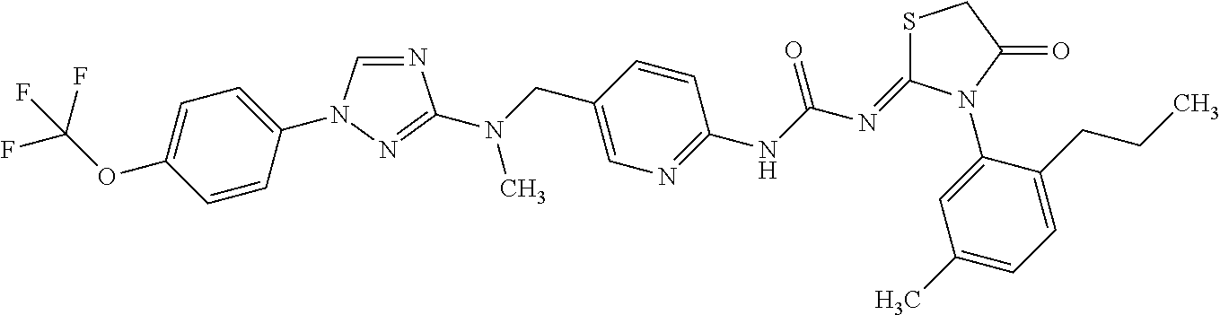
C1=CC(N2C=NC(N(CC3=CN=C(NC(N=C4SCC(=O)N4C4=CC(C)=CC=C4CCC)=O)C=C3)C)=N2)=CC=C1OC(F)(F)F
